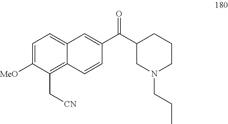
C1=C([MeO])C(C[CN])=C2C(=C1)C=C(C(C1CN(CCC)CCC1)=O)C=C2
